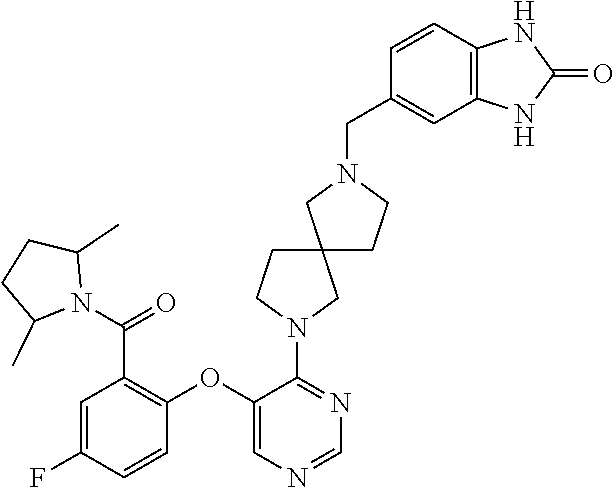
C1(OC2=C(C(=O)N3C(C)CCC3C)C=C(F)C=C2)=CN=CN=C1N1CCC2(C1)CCN(CC1=CC3=C(C=C1)NC(=O)N3)C2
